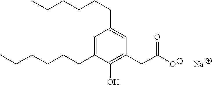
C1=C(CCCCCC)C(O)=C(CC([O-])=O)C=C1CCCCCC.[Na]
